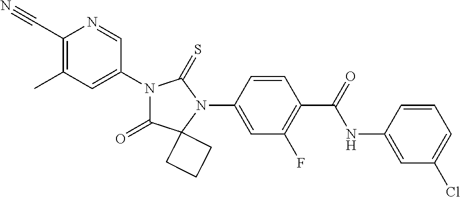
C1(C#N)=C(C)C=C(N2C(=O)C3(N(C4=CC(F)=C(C(NC5=CC(Cl)=CC=C5)=O)C=C4)C2=S)CCC3)C=N1
